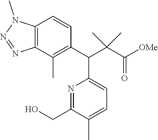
C12=C(C(C)=C(C(C(C([OMe])=O)(C)C)C3=CC=C(C)C(CO)=N3)C=C1)N=NN2C
